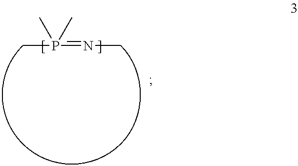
CP(=NC)(C)C
